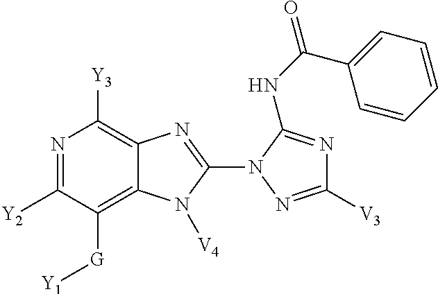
N1=C([Y2])C([G][Y1])=C2C(=C1[Y3])N=C(N1N=C([V3])N=C1NC(C1=CC=CC=C1)=O)N2[V4]
